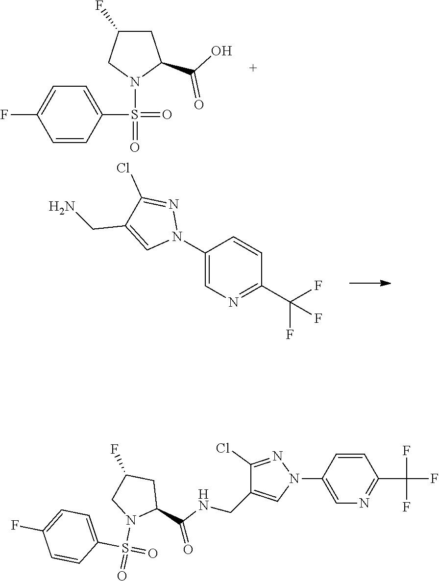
C1=C(F)C=CC(S(N2C(C(O)=O)CC(F)C2)(=O)=O)=C1.C1(N2N=C(Cl)C(CN)=C2)=CN=C(C(F)(F)F)C=C1.C1=C(F)C=CC(S(N2C(C(=O)NCC3=CN(C4=CN=C(C(F)(F)F)C=C4)N=C3Cl)CC(F)C2)(=O)=O)=C1
